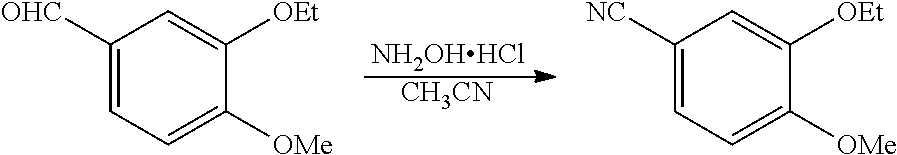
[NH2OHHCl].[CH3CN].C1([OHC])=CC=C([OMe])C([OEt])=C1.C1([NC])=CC=C([OMe])C([OEt])=C1
